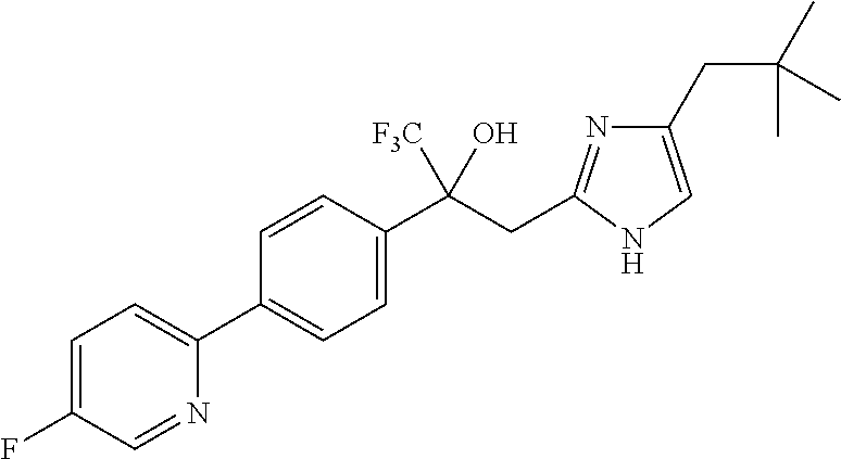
C1=C(F)C=NC(C2=CC=C(C([F3C])(CC3=NC(CC(C)(C)C)=CN3)O)C=C2)=C1
